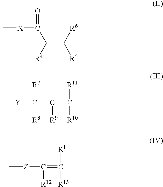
C[X]C(C(=C([R5])[R6])[R4])=O.C[Y]C(C(=C([R11])[R10])[R9])([R7])[R8].C[Z]C(=C([R14])[R13])[R12]
